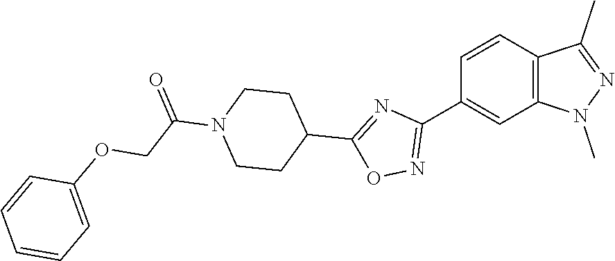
C12=C(N(C)N=C1C)C=C(C1=NOC(C3CCN(C(COC4=CC=CC=C4)=O)CC3)=N1)C=C2
